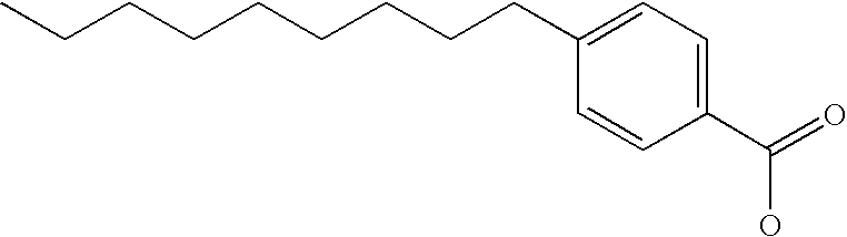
CCCCCCCCCC1=CC=C(C(O)=O)C=C1
